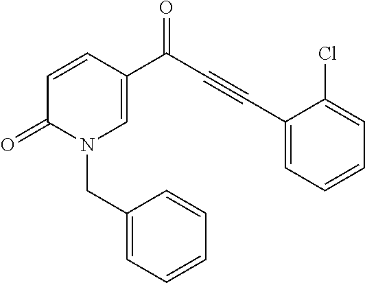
C1(CN2C=C(C(=O)C#CC3=CC=CC=C3Cl)C=CC2=O)=CC=CC=C1
